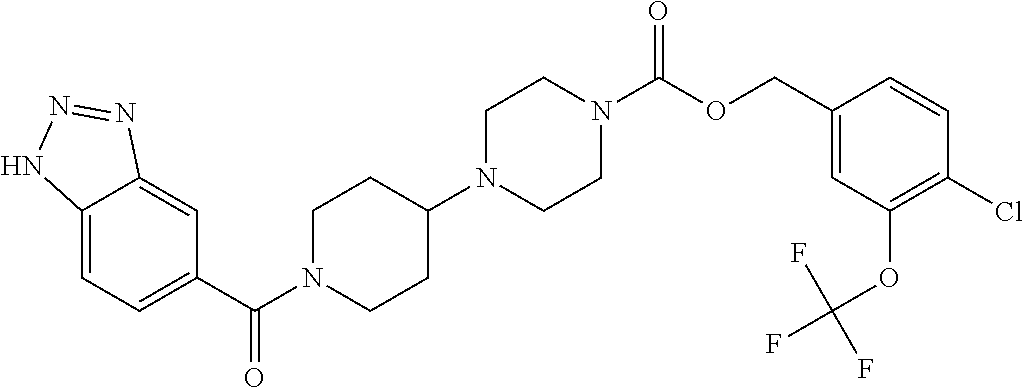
C12=CC=C(C(=O)N3CCC(N4CCN(C(=O)OCC5=CC(OC(F)(F)F)=C(Cl)C=C5)CC4)CC3)C=C1N=NN2
